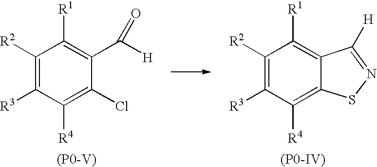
C1([R2])=C([R3])C([R4])=C(Cl)C(C(=O)[H])=C1[R1].[(P0-V)].C1([R2])=C([R3])C([R4])=C2C(=C1[R1])C([H])=NS2.[(P0-IV)]
